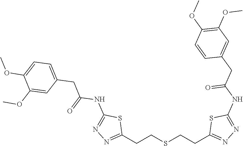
C1(CCSCCC2=NN=C(NC(CC3=CC(OC)=C(OC)C=C3)=O)S2)=NN=C(NC(CC2=CC=C(OC)C(OC)=C2)=O)S1
